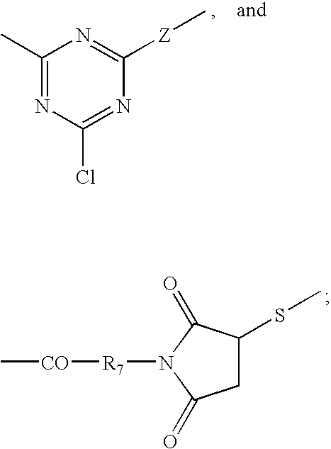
C1(C)=NC(Cl)=NC([Z]C)=N1.C1C(SC)C(=O)N([R7][CO]C)C1=O
